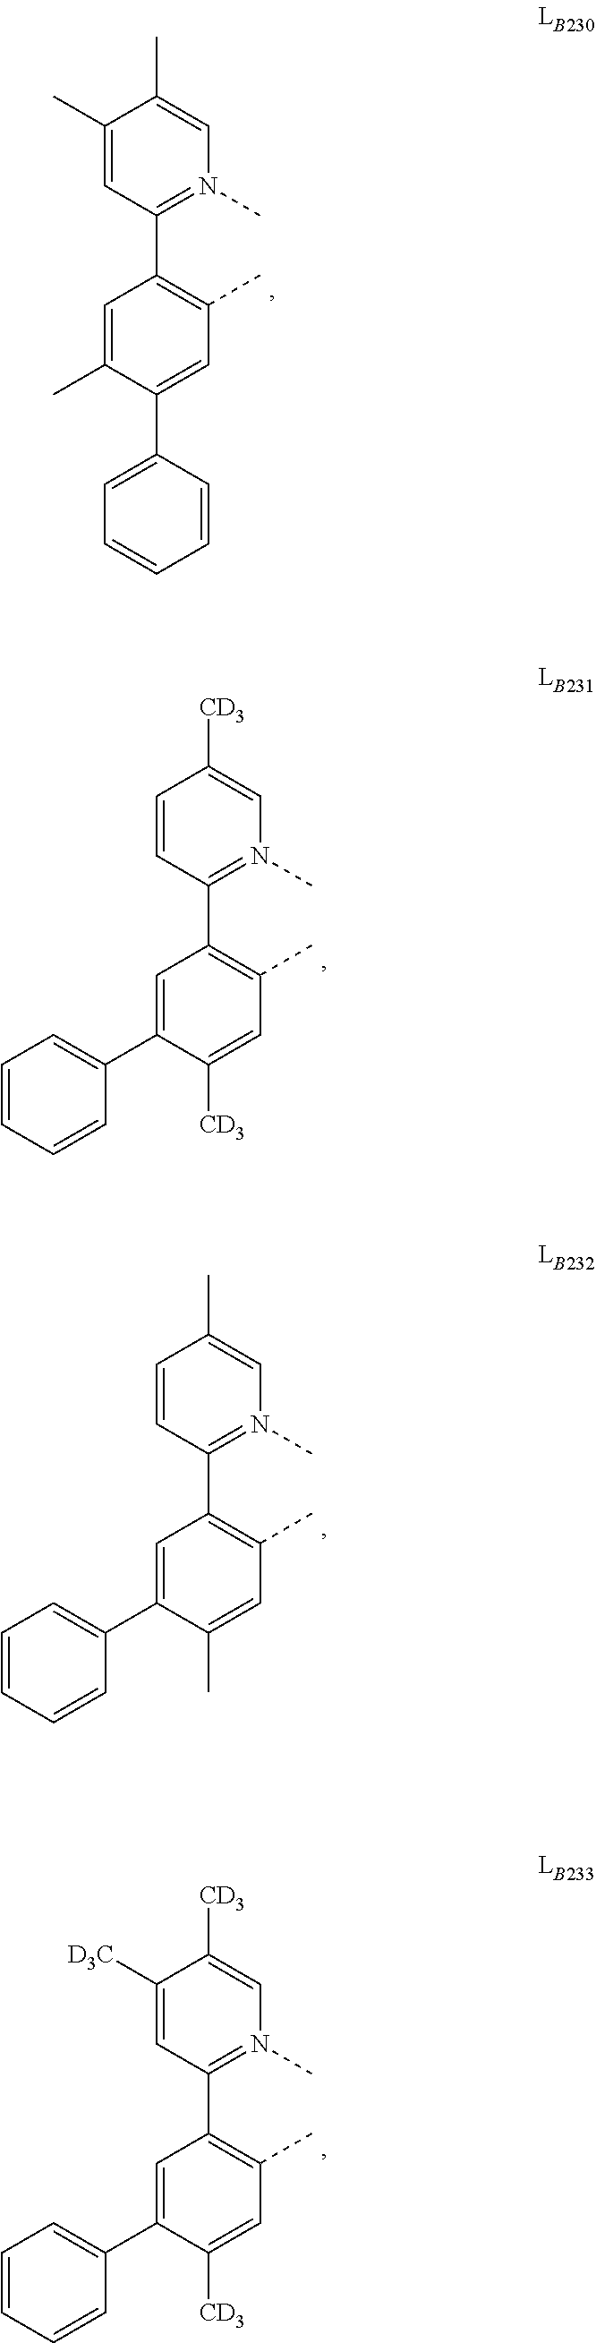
C1(C2=CC(C)=C(C3=N(C)C=C(C)C(C)=C3)C=C2C)=CC=CC=C1.[CD3]C1=CC(C)=C(C2=N(C)C=C([CD3])C=C2)C=C1C1=CC=CC=C1.CC1=CC(C)=C(C2=N(C)C=C(C)C=C2)C=C1C1=CC=CC=C1.[CD3]C1=CC(C)=C(C2=N(C)C=C([CD3])C([D3C])=C2)C=C1C1=CC=CC=C1
